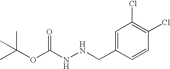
C1=C(CNNC(OC(C)(C)C)=O)C=CC(Cl)=C1Cl
